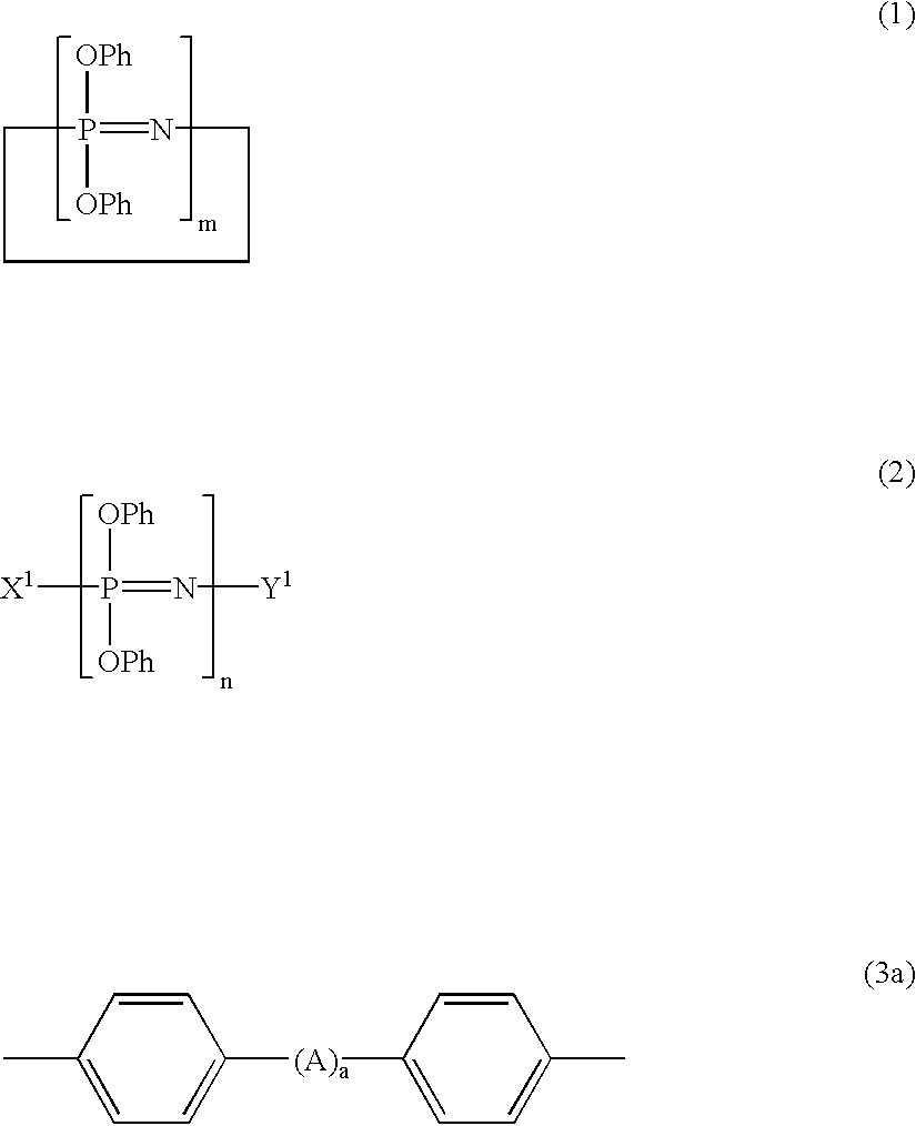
C1P([OPh])([OPh])=NCCC1.P(=N[Y1])([OPh])([OPh])[X1].CC1=CC=C([(A)a]C2=CC=C(C)C=C2)C=C1
